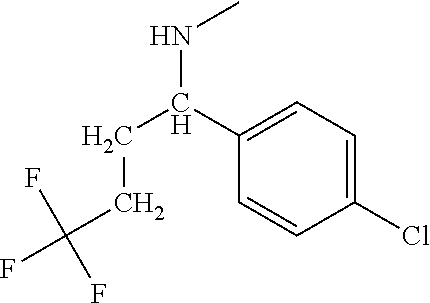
C1(Cl)=CC=C(C(CCC(F)(F)F)NC)C=C1
